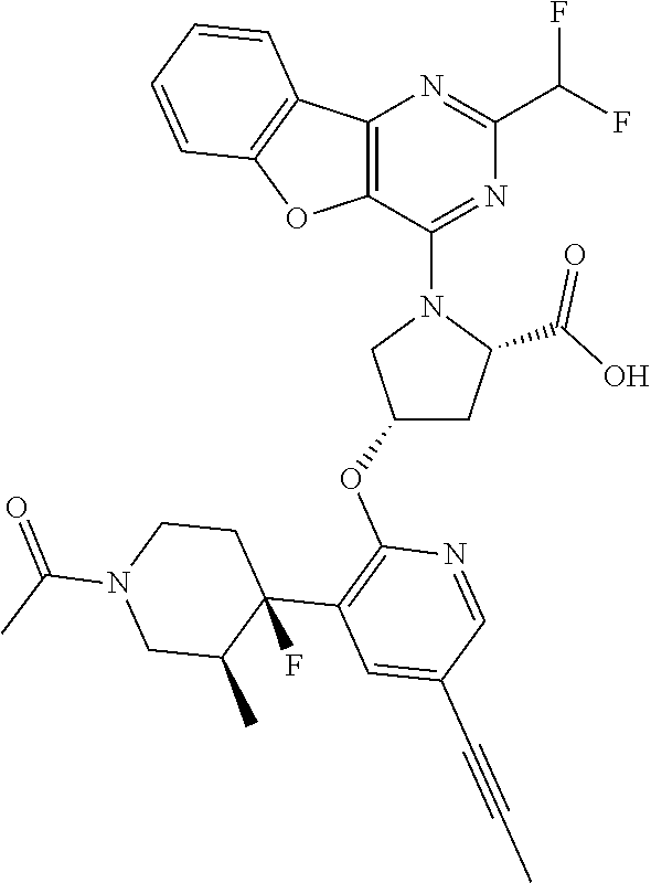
C1=CC2=C(C=C1)OC1=C2N=C(C(F)F)N=C1N1CC(OC2=C(C3(F)CCN(C(=O)C)CC3C)C=C(C#CC)C=N2)CC1C(O)=O
